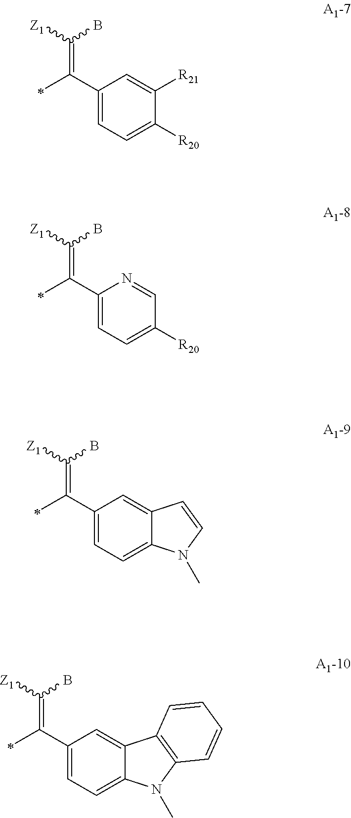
C1(C(=C([Z1])B)C)=CC=C([R20])C([R21])=C1.C1(C(=C([Z1])B)C)=CC=C([R20])C=N1.C1(C(=C([Z1])B)C)=CC=C2C(=C1)C=CN2C.C1(C(=C([Z1])B)C)=CC=C2C(=C1)C1=C(N2C)C=CC=C1
